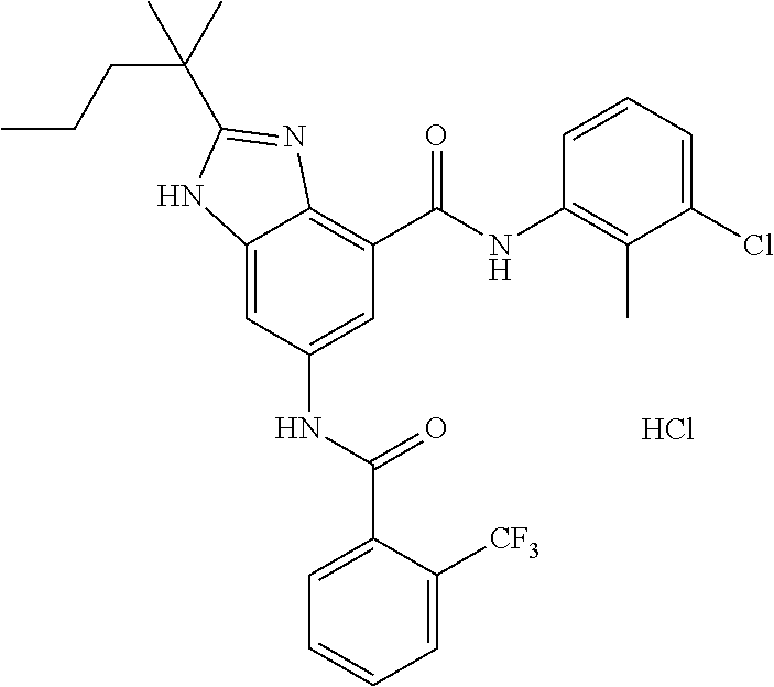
C12=CC(NC(C3=CC=CC=C3[CF3])=O)=CC(C(=O)NC3=C(C)C(Cl)=CC=C3)=C1N=C(C(CCC)(C)C)N2.Cl
